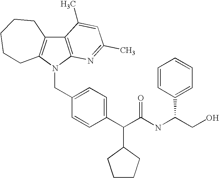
C(C1=CC=C(C(C(NC(C2=CC=CC=C2)CO)=O)C2CCCC2)C=C1)N1C2=C(C3=C1CCCCC3)C(C)=CC(C)=N2
